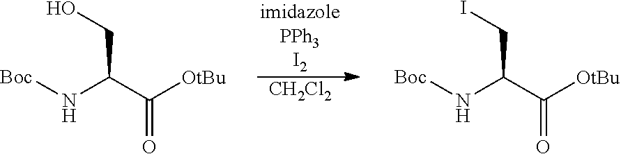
[CH2Cl2].[Boc]NC(C([OtBu])=O)CO.[Boc]NC(C([OtBu])=O)CI
